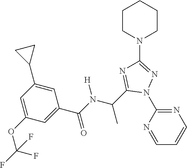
C1=NC(N2N=C(N3CCCCC3)N=C2C(C)N([H])C(=O)C2=CC(OC(F)(F)F)=CC(C3CC3)=C2)=NC=C1
